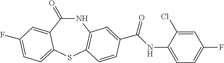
C1(=O)NC2=C(SC3=CC=C(F)C=C13)C=CC(C(NC1=CC=C(F)C=C1Cl)=O)=C2
